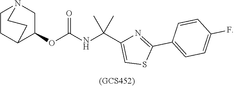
C1CC2C(OC(NC(C3=CSC(C4=CC=C(F)C=C4)=N3)(C)C)=O)CN1CC2
